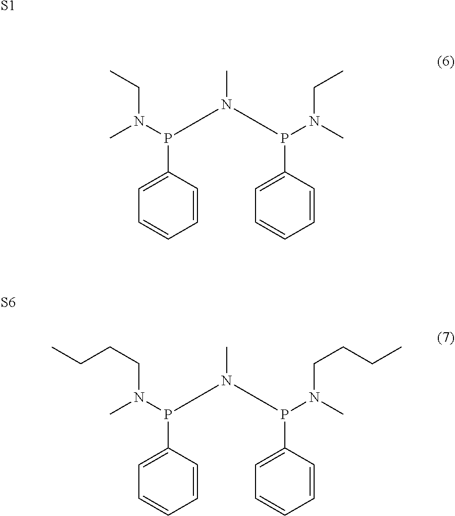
[S1].C1=C(P(N(CC)C)CN(C)CP(C2=CC=CC=C2)N(C)CC)C=CC=C1.[S6].C1=C(P(N(CCCC)C)CN(C)CP(C2=CC=CC=C2)N(C)CCCC)C=CC=C1
